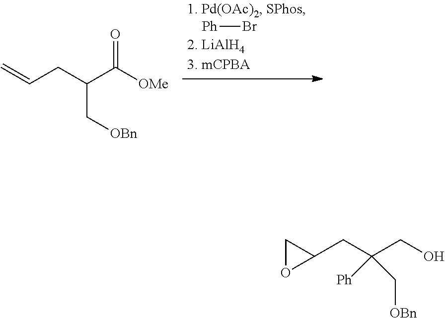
[Ph]Br.C=CCC(C(=O)[OMe])C[OBn].C1OC1CC(CO)(C[OBn])[Ph]
